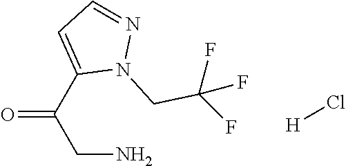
C(N)C(=O)C1=CC=NN1CC(F)(F)F.[H]Cl
